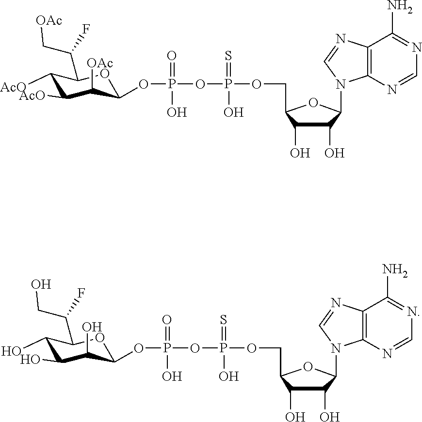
C1(COP(OP(OC2OC(C(C[OAc])F)C([AcO])C([AcO])C2[OAc])(=O)O)(=S)O)C(O)C(O)C(N2C3=C(C(N)=NC=N3)N=C2)O1.C1(COP(OP(OC2OC(C(CO)F)C(O)C(O)C2O)(=O)O)(=S)O)C(O)C(O)C(N2C3=C(C(N)=NC=N3)N=C2)O1
